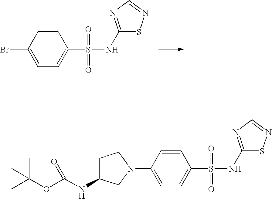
C1(Br)=CC=C(S(=O)(=O)NC2=NC=NS2)C=C1.C1(N2CC(NC(OC(C)(C)C)=O)CC2)=CC=C(S(=O)(=O)NC2=NC=NS2)C=C1
